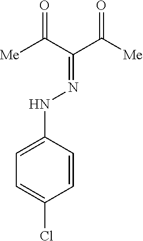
C1=C(Cl)C=CC(NN=C(C([Me])=O)C([Me])=O)=C1
